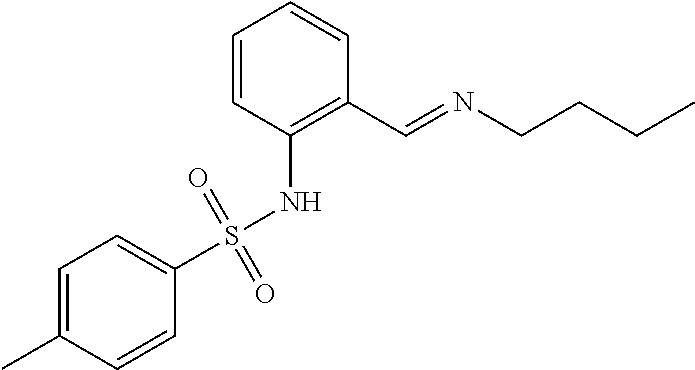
C1=C(C)C=CC(S(NC2=C(C=NCCCC)C=CC=C2)(=O)=O)=C1
